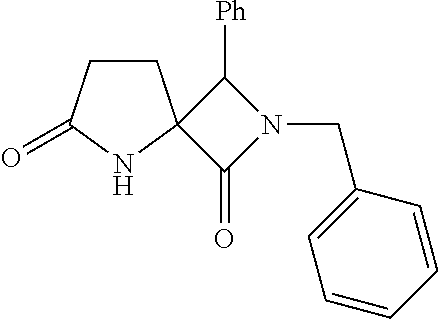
C1CC(=O)NC12C(=O)N(CC1=CC=CC=C1)C2[Ph]
